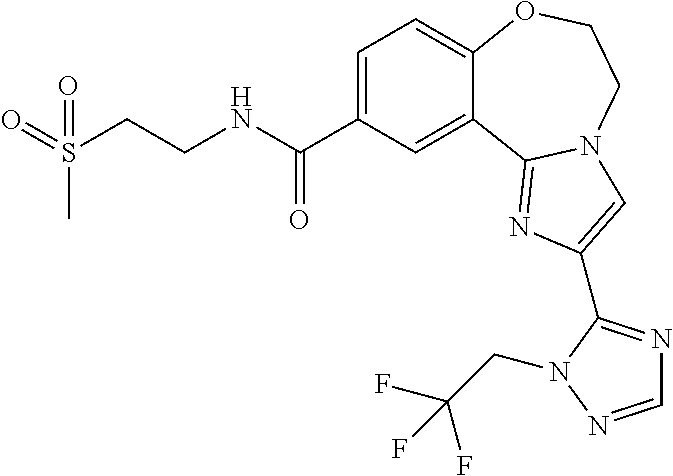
C1=C(C(NCCS(C)(=O)=O)=O)C=C2C(=C1)OCCN1C2=NC(C2=NC=NN2CC(F)(F)F)=C1
